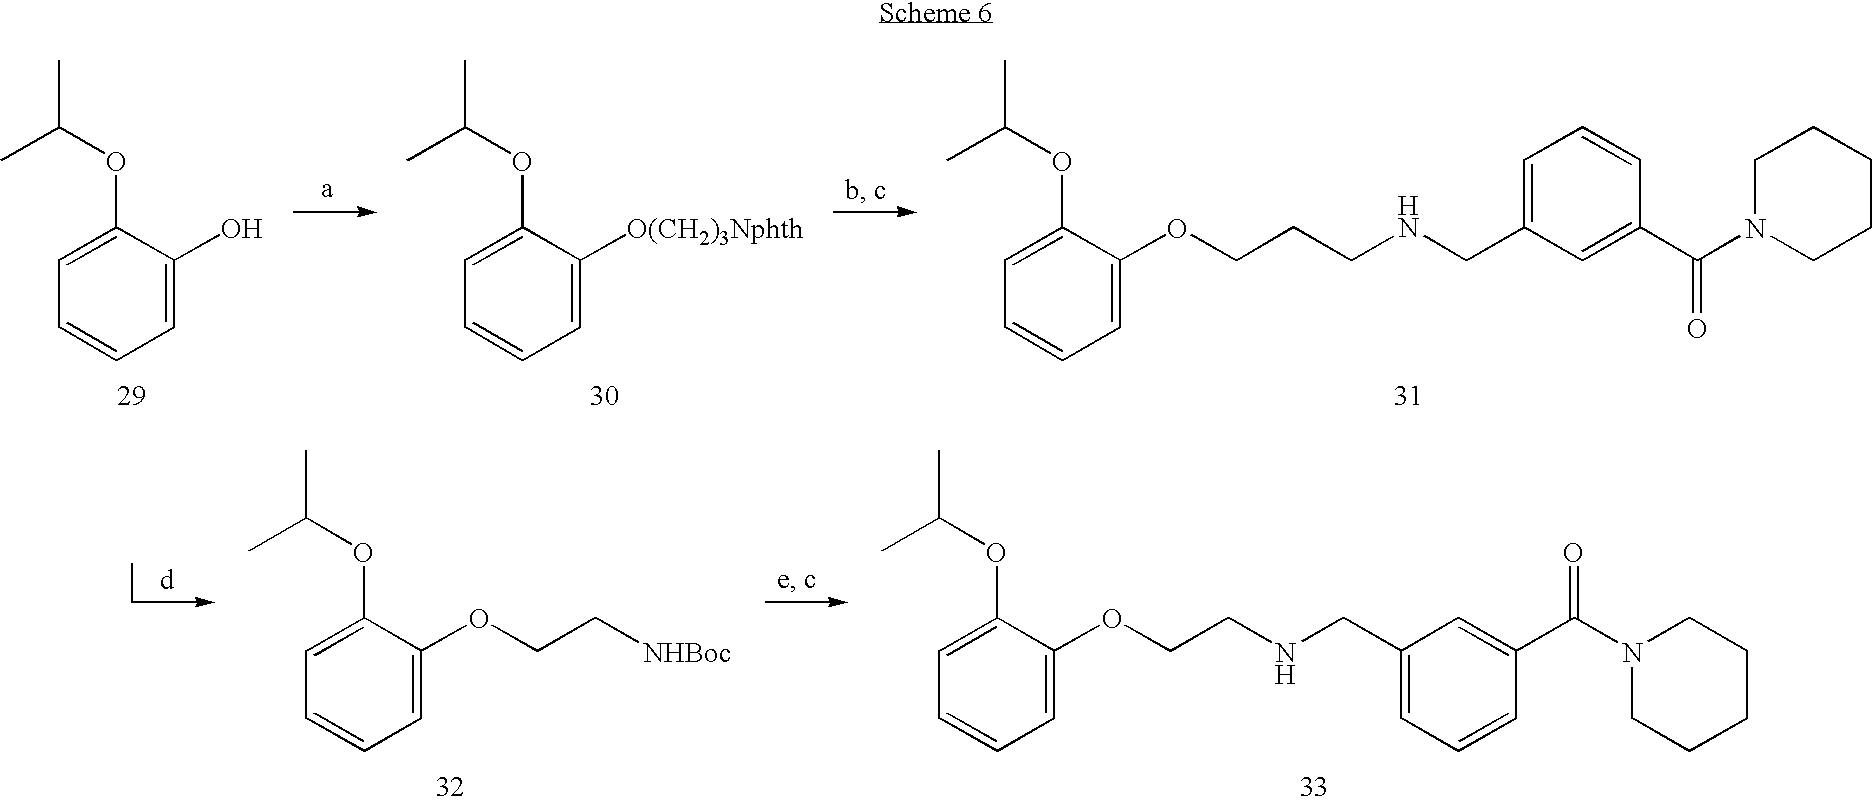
CC(OC1=CC=CC=C1O)C.CC(OC1=CC=CC=C1[O(CH2)3Nphth])C.CC(OC1=CC=CC=C1OCCCNCC1=CC=CC(C(N2CCCCC2)=O)=C1)C.CC(OC1=CC=CC=C1OCCNCC1=CC=CC(C(N2CCCCC2)=O)=C1)C.CC(OC1=CC=CC=C1OCC[NHBoc])C
